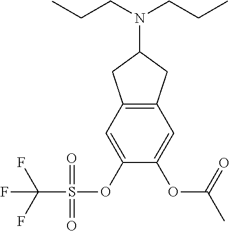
C12=C(C=C(OC(C)=O)C(OS(=O)(=O)C(F)(F)F)=C1)CC(N(CCC)CCC)C2
